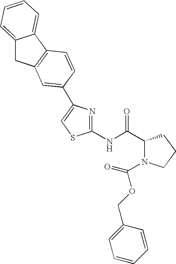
C1(NC(C2N(C(OCC3=CC=CC=C3)=O)CCC2)=O)=NC(C2=CC3=C(C4=CC=CC=C4C3)C=C2)=CS1
